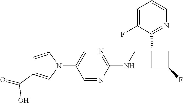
C1=C(F)C(C2(CNC3=NC=C(N4C=CC(C(=O)O)=C4)C=N3)CC(F)C2)=NC=C1
